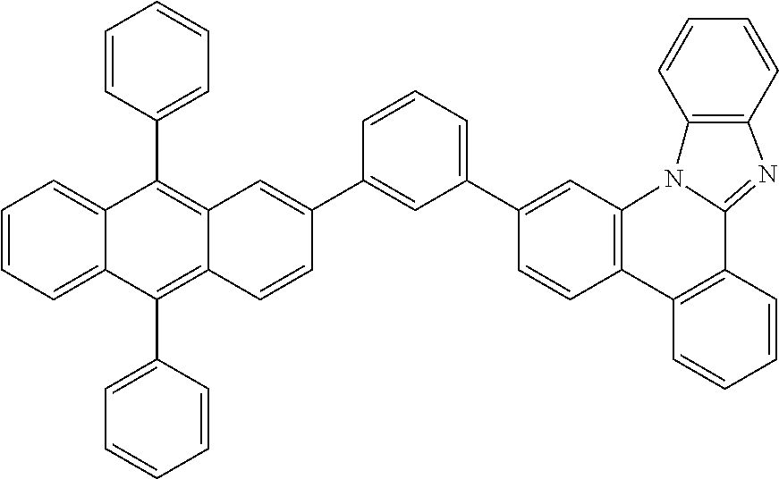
C1=CC2=C(C=C1C1=CC=CC(C3=CC4=C(C5=CC=CC=C5)C5=CC=CC=C5C(C5=CC=CC=C5)=C4C=C3)=C1)N1C(=NC3=C1C=CC=C3)C1=C2C=CC=C1
